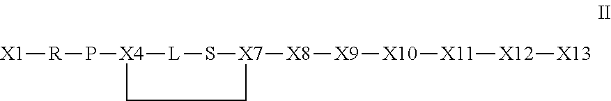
[R]([X1])P[X4]1[L]S[X7]([X8][X9][X10][X11][X12][X13])CC1
